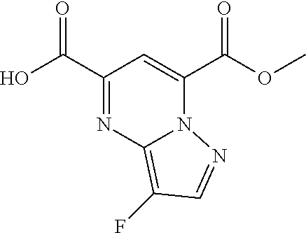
C1(C(O)=O)=NC2=C(F)C=NN2C(C(OC)=O)=C1
